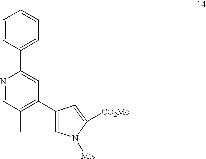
N1=CC(C)=C(C2=CN([Mts])C([CO2Me])=C2)C=C1C1=CC=CC=C1
